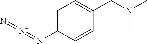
C1=C(N=[N+]=[N-])C=CC(CN(C)C)=C1
